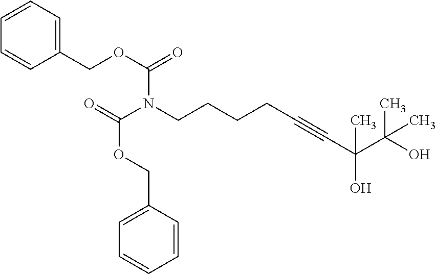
C1=CC=C(COC(=O)N(CCCCC#CC(O)(C)C(C)(O)C)C(=O)OCC2=CC=CC=C2)C=C1
